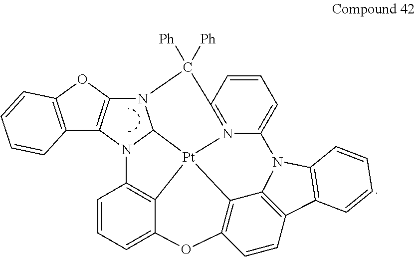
C12=C(OC3=C1N1C4N3C([Ph])([Ph])C3=N5[Pt]46C4=C1C=CC=C4OC1=C6C4=C(C=C1)C1=C(N4C5=CC=C3)C=CC=C1)C=CC=C2
